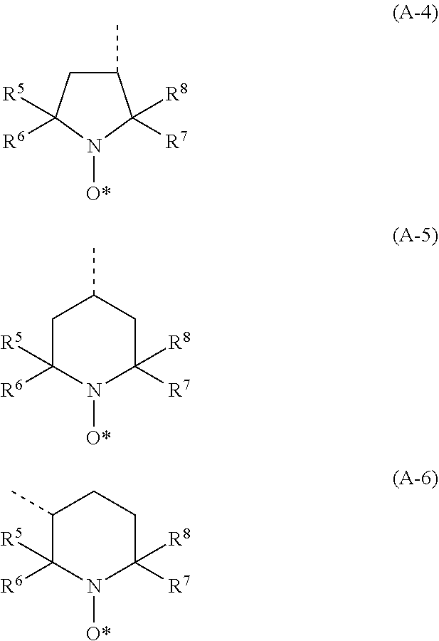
C1(C)CC([R5])([R6])N([O*])C1([R8])[R7].C1C([R5])([R6])N([O*])C([R8])([R7])CC1C.C1(C)C([R5])([R6])N([O*])C([R8])([R7])CC1
